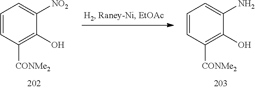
C1=CC([CONMe2])=C(O)C([NO2])=C1.C1=CC([CONMe2])=C(O)C(N)=C1
